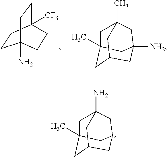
C1C2(C)CC3CC(CC1(N)C3)C2.C1C2(C)CC3CC([NH2])(CC1(C)C3)C2.C1CC2([CF3])CCC1(N)CC2
